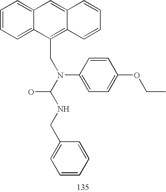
C1=CC=C2C(=C1)C=C1C(=C2CN(C2=CC=C(OCC)C=C2)C(O)NCC2=CC=CC=C2)C=CC=C1
